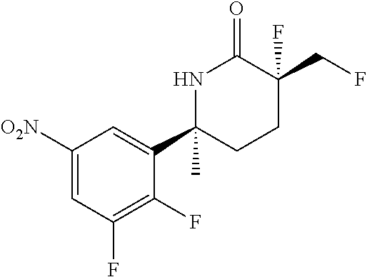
C1([O2N])=CC(F)=C(F)C(C2(C)CCC(CF)(F)C(=O)N2)=C1
